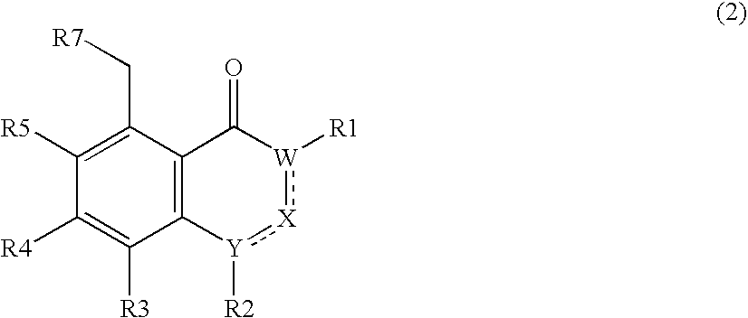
C12=C(C(C[R7])=C([R5])C([R4])=C1[R3])C(=O)[W]([R1]):[X]:[Y]2[R2]
